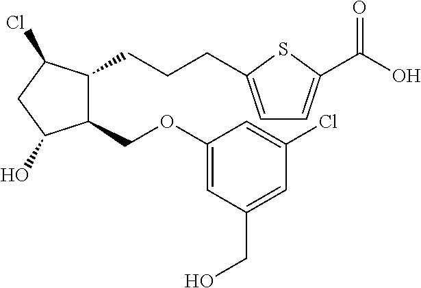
C1(COC2=CC(CO)=CC(Cl)=C2)C(CCCC2=CC=C(C(O)=O)S2)C(Cl)CC1O
